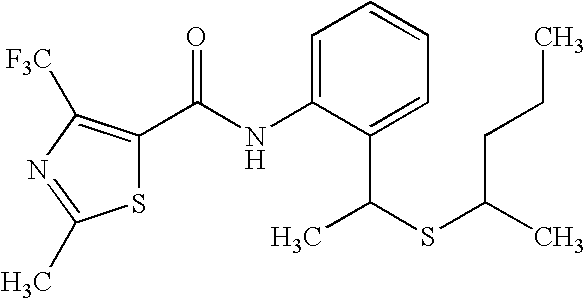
S1C(C(NC2=CC=CC=C2C(SC(C)CCC)C)=O)=C([F3C])N=C1C
